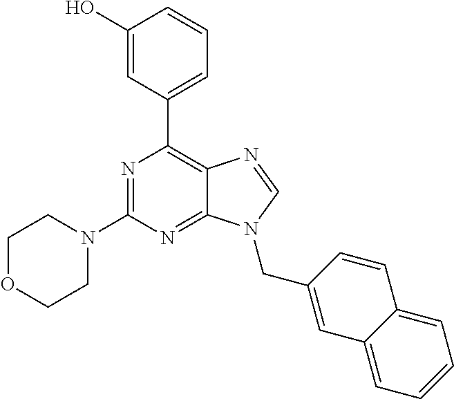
N1=C(N2CCOCC2)N=C2C(=C1C1=CC=CC(O)=C1)N=CN2CC1=CC2=CC=CC=C2C=C1
